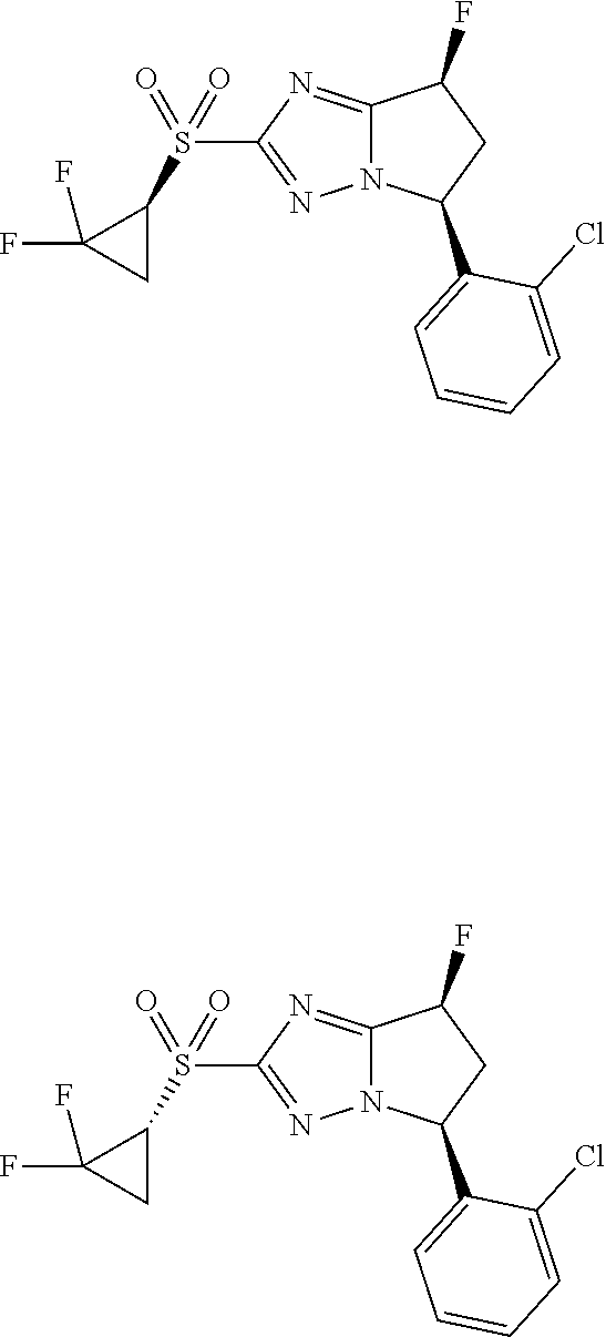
C1(S(C2C(F)(F)C2)(=O)=O)=NN2C(=N1)C(F)CC2C1=CC=CC=C1Cl.C1(S(C2C(F)(F)C2)(=O)=O)=NN2C(=N1)C(F)CC2C1=CC=CC=C1Cl
